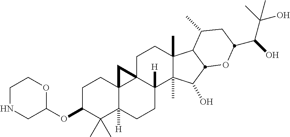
C1C(OC2OCCNC2)C(C)(C)C2([H])C3(C1)C1(C([H])(CC2)C2(C)C(C)(CC1)C1C(C)CC(C(C(C)(O)C)O)OC1C2O)C3
